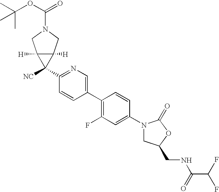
C1(N2CC(CNC(C(F)F)=O)OC2=O)=CC(F)=C(C2=CN=C(C3([NC])C4([H])C3([H])CN(C(OC(C)(C)C)=O)C4)C=C2)C=C1
